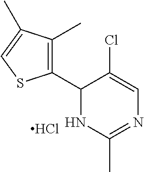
Cl.C1(C2=C(C)C(C)=CS2)NC(C)=NC=C1Cl
